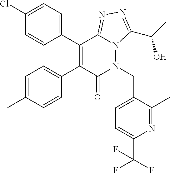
C1(Cl)=CC=C(C2=C(C3=CC=C(C)C=C3)C(=O)N(CC3=CC=C(C(F)(F)F)N=C3C)N3C2=NN=C3C(C)O)C=C1
